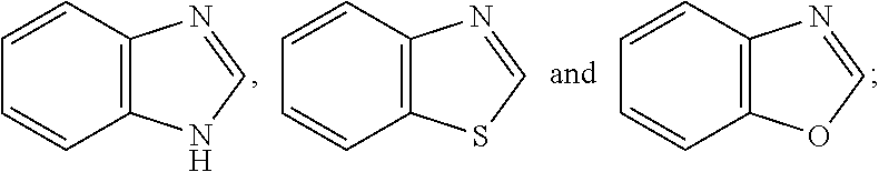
C12=C(C=CC=C1)N=CN2.C12=C(C=CC=C1)N=CS2.C12=C(C=CC=C1)N=CO2
